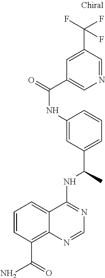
C1=CC(C(N)=O)=C2C(=C1)C(NC(C)C1=CC=CC(NC(C3=CN=CC(C(F)(F)F)=C3)=O)=C1)=NC=N2
